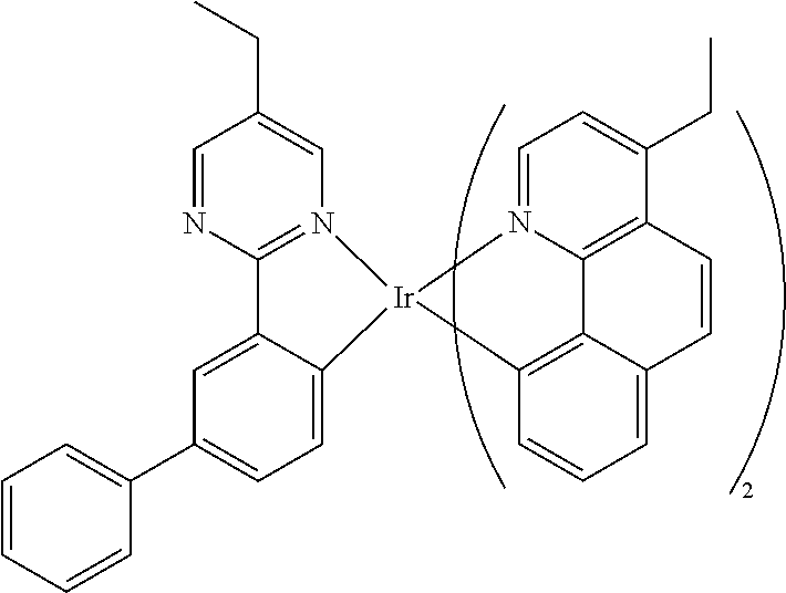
C1=CC=CC(C2=CC=C3C(=C2)C2=N(C=C(CC)C=N2)[Ir]32N3=CC=C(CC)C4=C3C3=C2C=CC=C3C=C4)=C1
